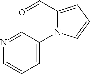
C1=C(N2C(C=O)=CC=C2)C=NC=C1
